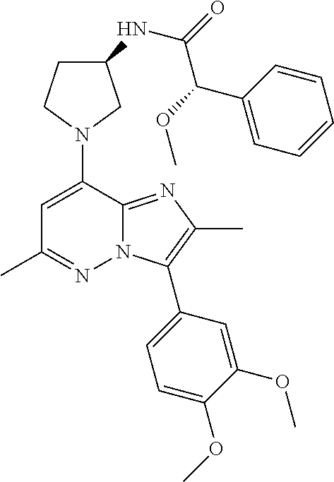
C1C(NC(=O)C(OC)C2=CC=CC=C2)CN(C2=CC(C)=NN3C2=NC(C)=C3C2=CC=C(OC)C(OC)=C2)C1
